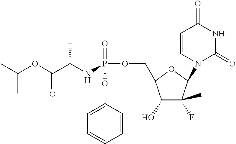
P(OCC1C(O)C(C)(F)C(N2C=CC(=O)NC2=O)O1)(=O)(OC1=CC=CC=C1)NC(C(OC(C)C)=O)C
